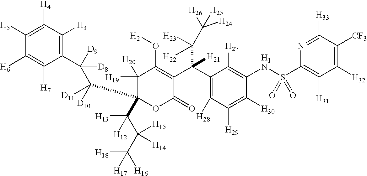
C1(C(C2=C(O[H2])C([H20])([H19])C(C([D11])([D10])C([D9])(C3=C([H3])C([H4])=C([H5])C([H6])=C3[H7])[D8])(C(C(C([H18])([H17])[H16])([H15])[H14])([H13])[H12])OC2=O)(C([H22])([H23])C([H26])([H25])[H24])[H21])=C([H28])C([H29])=C([H30])C(NS(C2=C([H31])C([H32])=C([CF3])C([H33])=N2)(=O)=O)=C1[H27]
